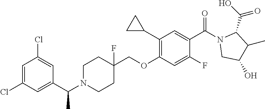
C1(Cl)=CC(Cl)=CC(C(N2CCC(COC3=C(C4CC4)C=C(C(N4CC(O)C(C)C4C(=O)O)=O)C(F)=C3)(F)CC2)C)=C1
